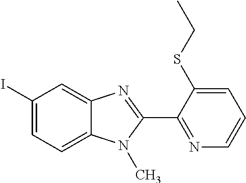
C1(I)=CC=C2C(=C1)N=C(C1=NC=CC=C1SCC)N2C
